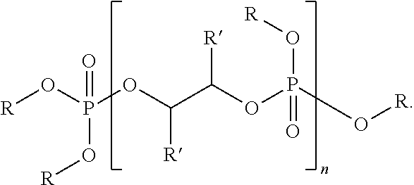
[R]OP(OC(C(OP(O[R])(O[R])=O)[R])[R])(O[R])=O
